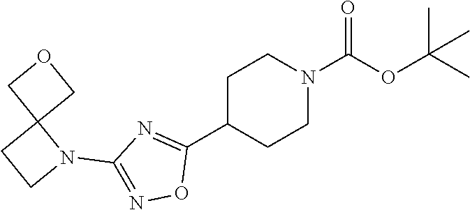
N1(C(OC(C)(C)C)=O)CCC(C2=NC(N3C4(CC3)COC4)=NO2)CC1
